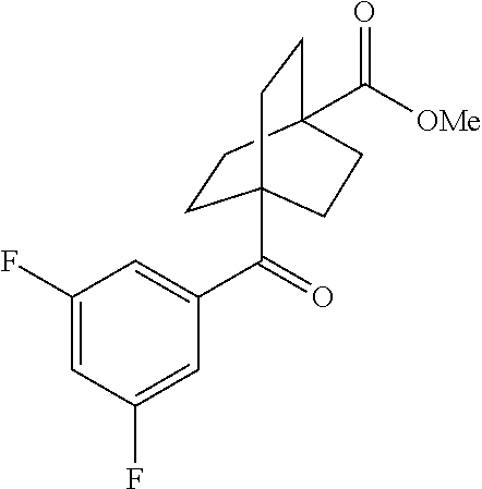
C1=C(C(C23CCC(C([OMe])=O)(CC2)CC3)=O)C=C(F)C=C1F
